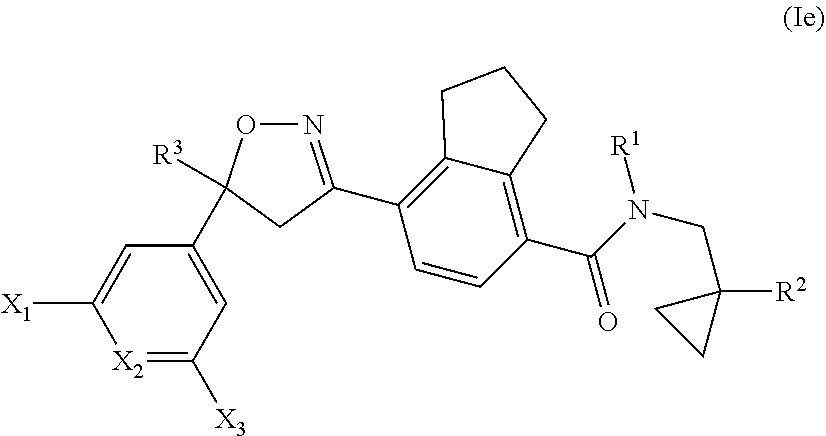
C1(C(N(CC2([R2])CC2)[R1])=O)=C2C(=C(C3=NOC([R3])(C4=CC([X3])=[X2]C([X1])=C4)C3)C=C1)CCC2
